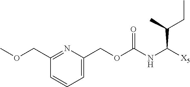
C1(COC(=O)NC(C(CC)C)[X5])=CC=CC(COC)=N1
